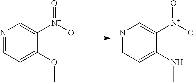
N1=CC=C(OC)C([N+]([O-])=O)=C1.N1=CC=C(NC)C([N+]([O-])=O)=C1
